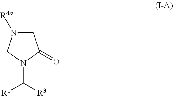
N1([R4a])CC(=O)N(C([R1])[R3])C1
